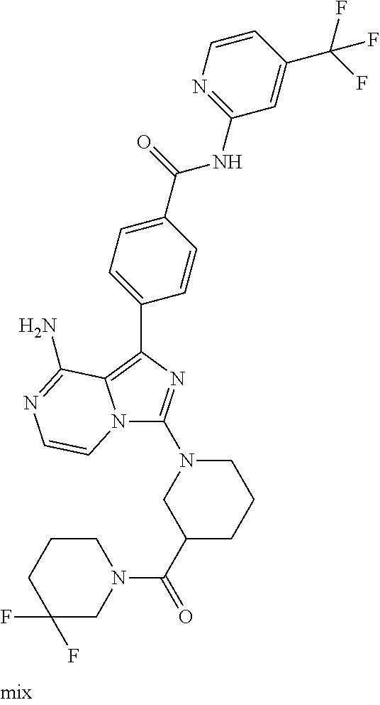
C1(F)(F)CN(C(C2CCCN(C3=NC(C4=CC=C(C(=O)NC5=NC=CC(C(F)(F)F)=C5)C=C4)=C4N3C=CN=C4N)C2)=O)CCC1
